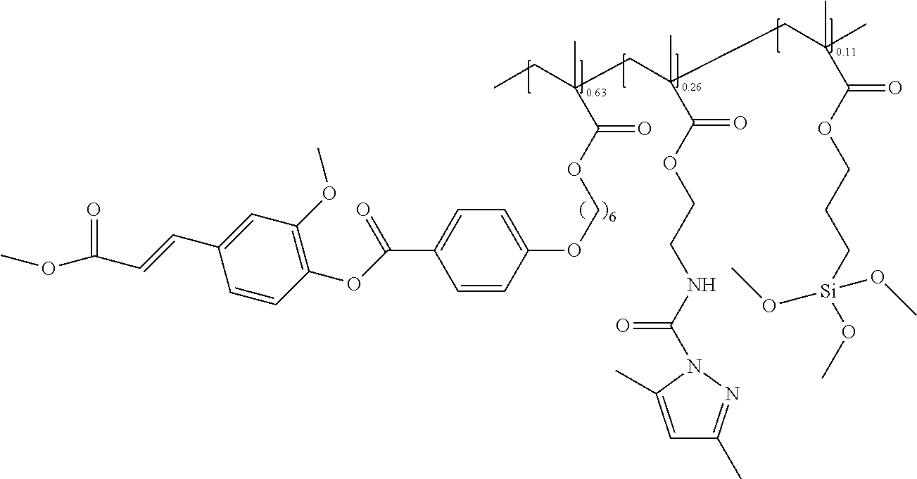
C1=CC(OCOC(C(C)(CC(C)(C(OCCNC(N2N=C(C)C=C2C)=O)=O)CC(C)(C)C(OCCC[Si](OC)(OC)OC)=O)CC)=O)=CC=C1C(OC1=C(OC)C=C(C=CC(OC)=O)C=C1)=O
